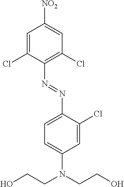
C1=C(Cl)C(N=NC2=CC=C(N(CCO)CCO)C=C2Cl)=C(Cl)C=C1[NO2]
